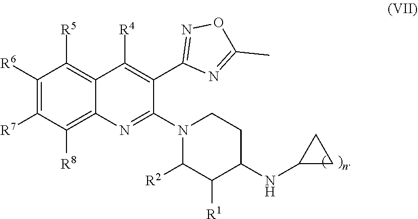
C1([R6])=C([R7])C([R8])=C2C(=C1[R5])C([R4])=C(C1=NOC(C)=N1)C(N1C([R2])C([R1])C(NC3CC3)CC1)=N2
